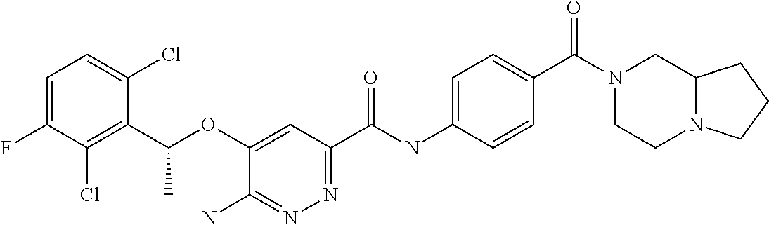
C1=C(F)C(Cl)=C(C(OC2=CC(C(NC3=CC=C(C(=O)N4CCN5C(C4)CCC5)C=C3)=O)=NN=C2N)C)C(Cl)=C1
